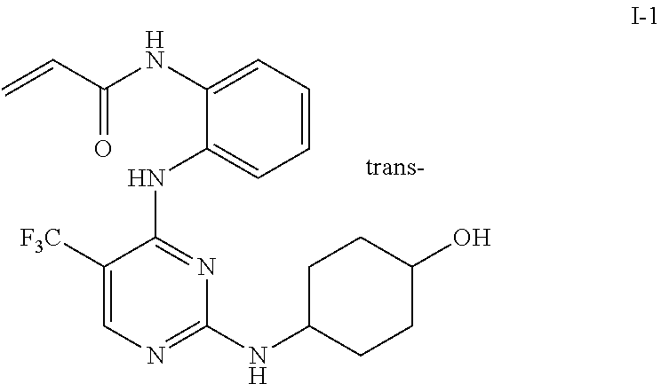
C1([F3C])=CN=C(NC2CCC(O)CC2)N=C1NC1=CC=CC=C1NC(C=C)=O
